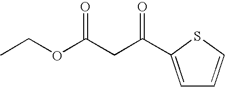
CCOC(CC(C1=CC=CS1)=O)=O
